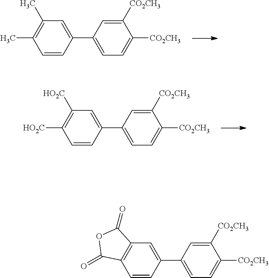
C1=C(C2=CC([HO2C])=C([HO2C])C=C2)C=C([CO2CH3])C([CO2CH3])=C1.C1=C(C2=CC=C([CO2CH3])C([CO2CH3])=C2)C=CC(C)=C1C.C1=C(C2=CC3=C(C=C2)C(=O)OC3=O)C=C([CO2CH3])C([CO2CH3])=C1
